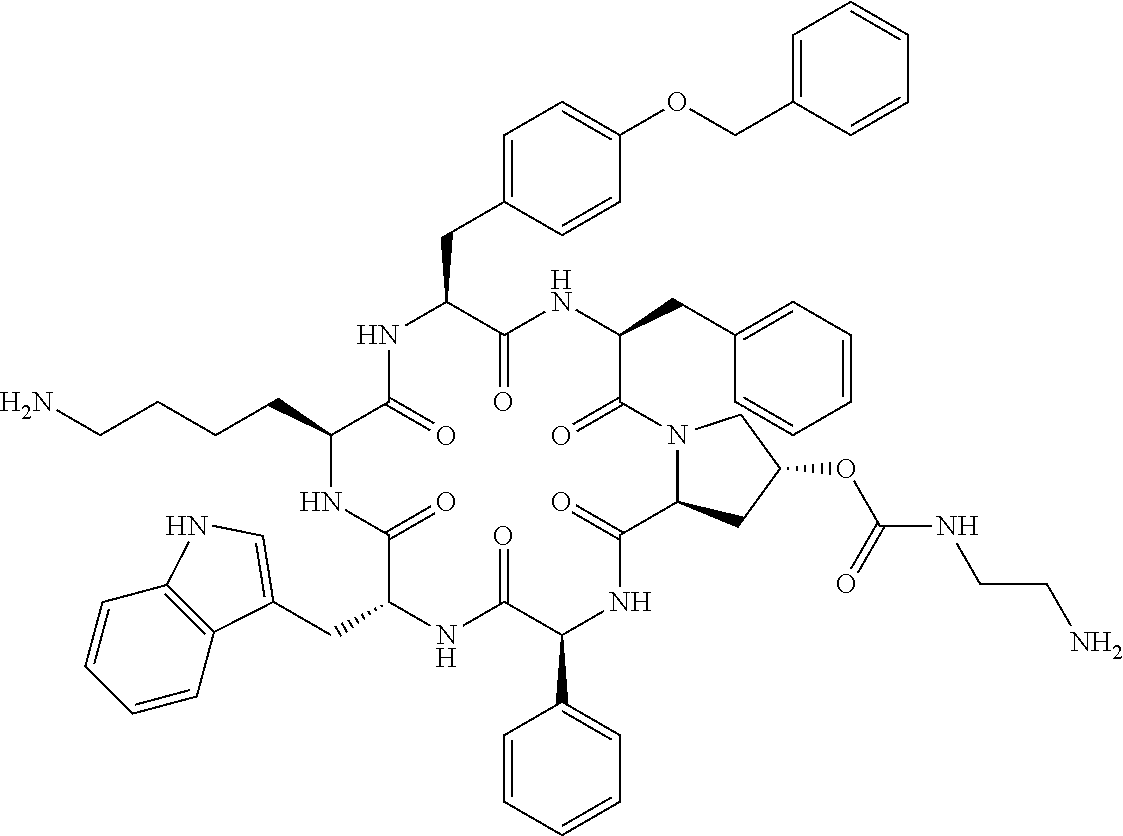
C1=C(COC2=CC=C(CC3NC(=O)C(CCCCN)NC(=O)C(CC4=CNC5=C4C=CC=C5)NC(=O)C(C4=CC=CC=C4)NC(=O)C4N(CC(OC(=O)NCCN)C4)C(=O)C(CC4=CC=CC=C4)NC3=O)C=C2)C=CC=C1
